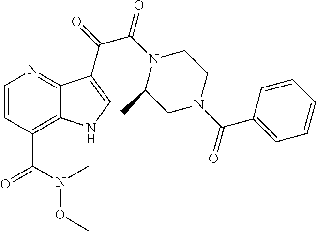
C(C1=C2C(=NC=C1)C(C(=O)C(N1C(C)CN(C(C3=CC=CC=C3)=O)CC1)=O)=CN2)(N(C)OC)=O
